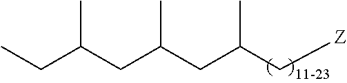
C(C(C[Z])C)C(CC(CC)C)C
